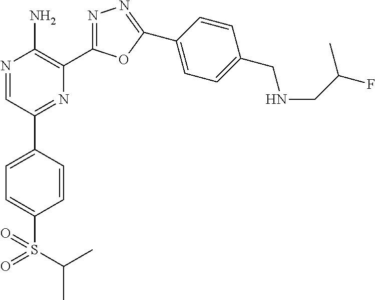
N1=CC(C2=CC=C(S(C(C)C)(=O)=O)C=C2)=NC(C2=NN=C(C3=CC=C(CNCC(F)C)C=C3)O2)=C1N
